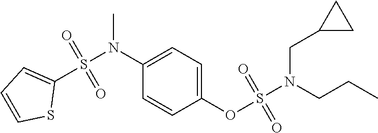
C1(OS(N(CCC)CC2CC2)(=O)=O)=CC=C(N(S(=O)(=O)C2=CC=CS2)C)C=C1
